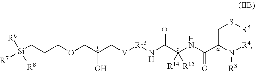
[Si](CCCOCC(C[V][R13]NC(C(NC(C(N([R4])[R3])CS[R5])=O)([R14])[R15])=O)O)([R7])([R8])[R6]
